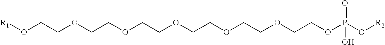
[R1]OCCOCCOCCOCCOCCOCCOP(O[R2])(=O)O
